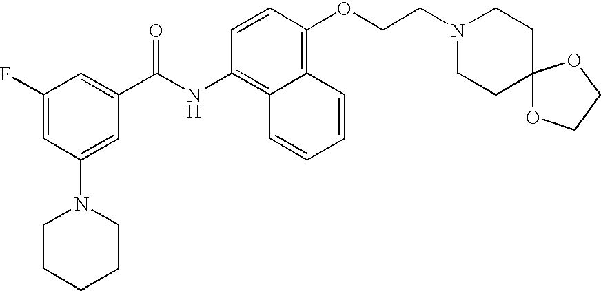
C1(F)=CC(N2CCCCC2)=CC(C(NC2=C3C(=C(OCCN4CCC5(CC4)OCCO5)C=C2)C=CC=C3)=O)=C1
